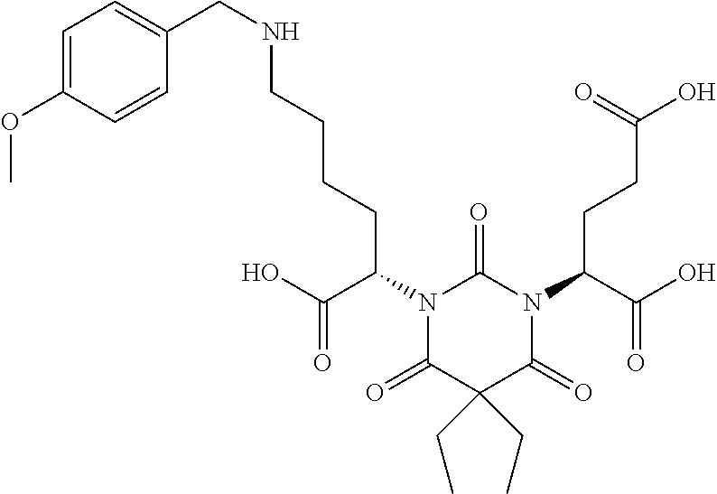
N1(C(C(=O)O)CCCCNCC2=CC=C(OC)C=C2)C(=O)C(CC)(CC)C(=O)N(C(CCC(=O)O)C(=O)O)C1=O
